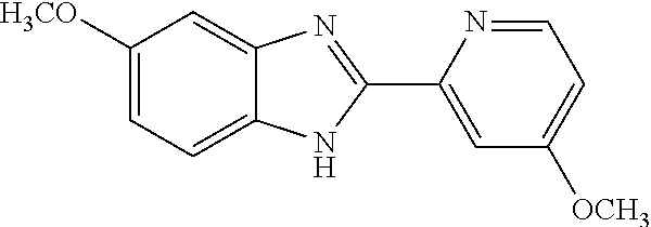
C1([H3CO])=CC=C2C(=C1)N=C(C1=CC([OCH3])=CC=N1)N2
